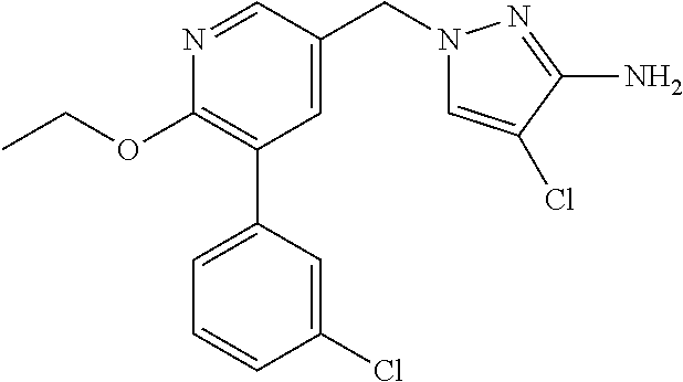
C1(OCC)=C(C2=CC=CC(Cl)=C2)C=C(CN2C=C(Cl)C(N)=N2)C=N1
